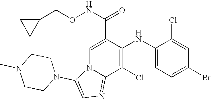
C1(Cl)=C(NC2=CC=C(Br)C=C2Cl)C(C(NOCC2CC2)=O)=CN2C1=NC=C2N1CCN(C)CC1
